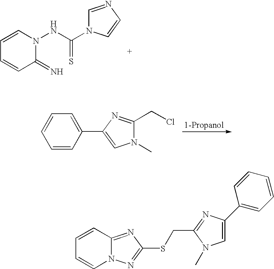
C1=CN(NC(N2C=NC=C2)=S)C(=N)C=C1.C1=CC(C2=CN(C)C(CCl)=N2)=CC=C1.C1=CC2=NC(SCC3=NC(C4=CC=CC=C4)=CN3C)=NN2C=C1
